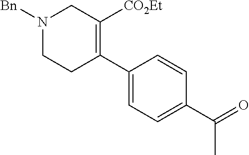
C1(C2=C([CO2Et])CN([Bn])CC2)=CC=C(C(=O)C)C=C1
